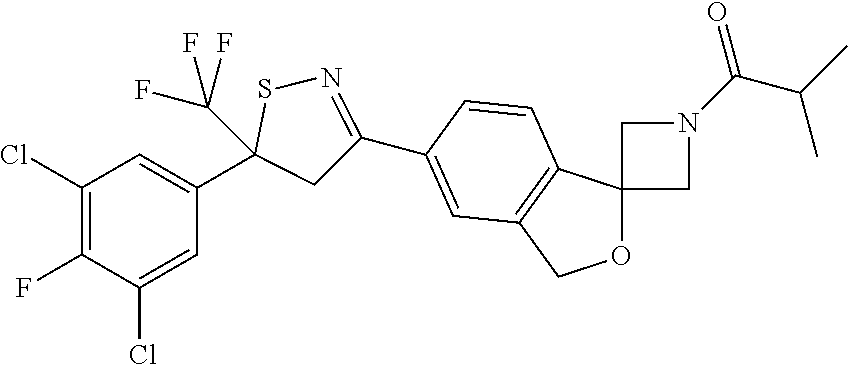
C1(Cl)=C(F)C(Cl)=CC(C2(C(F)(F)F)CC(C3=CC4=C(C5(OC4)CN(C(=O)C(C)C)C5)C=C3)=NS2)=C1
